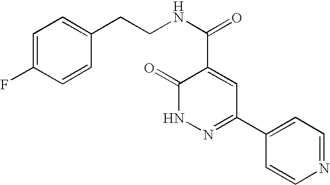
C1(=O)NN=C(C2=CC=NC=C2)C=C1C(NCCC1=CC=C(F)C=C1)=O
